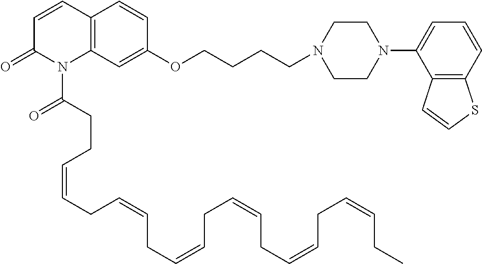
C12=C(C=C(OCCCCN3CCN(C4=CC=CC5=C4C=CS5)CC3)C=C1)N(C(CCC=CCC=CCC=CCC=CCC=CCC=CCC)=O)C(=O)C=C2
